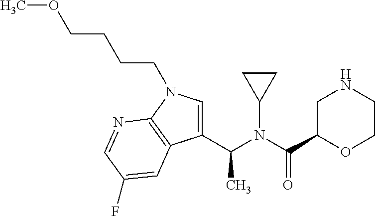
C1=C(C(N(C(C2OCCNC2)=O)C2CC2)C)C2=C(N1CCCCOC)N=CC(F)=C2
